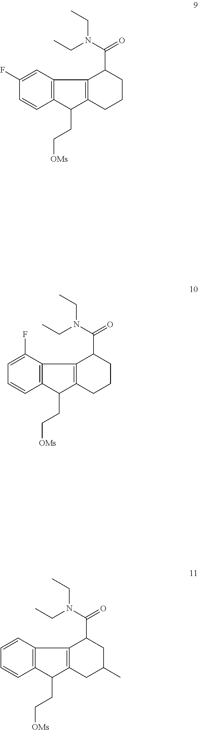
C12=C(C=C(F)C=C1)C1=C(C2CC[OMs])CCCC1C(=O)N(CC)CC.C12=C(C(F)=CC=C1)C1=C(C2CC[OMs])CCCC1C(=O)N(CC)CC.C12=C(C=CC=C1)C1=C(C2CC[OMs])CC(C)CC1C(=O)N(CC)CC
